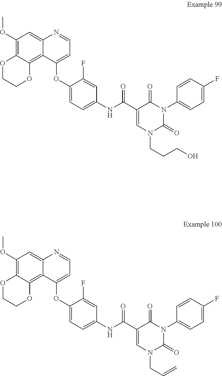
C1(OC)=C2C(=C3C(=C1)N=CC=C3OC1=CC=C(NC(C3=CN(CCCO)C(=O)N(C4=CC=C(F)C=C4)C3=O)=O)C=C1F)OCCO2.C1(OC)=C2C(=C3C(=C1)N=CC=C3OC1=CC=C(NC(C3=CN(CC=C)C(=O)N(C4=CC=C(F)C=C4)C3=O)=O)C=C1F)OCCO2
